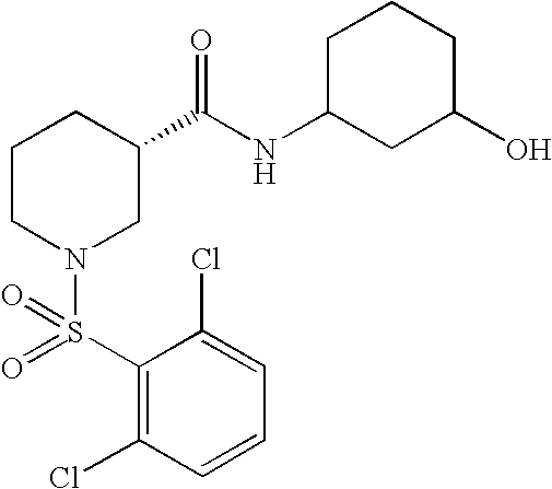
C1=C(Cl)C(S(=O)(N2CC(C(NC3CC(O)CCC3)=O)CCC2)=O)=C(Cl)C=C1
